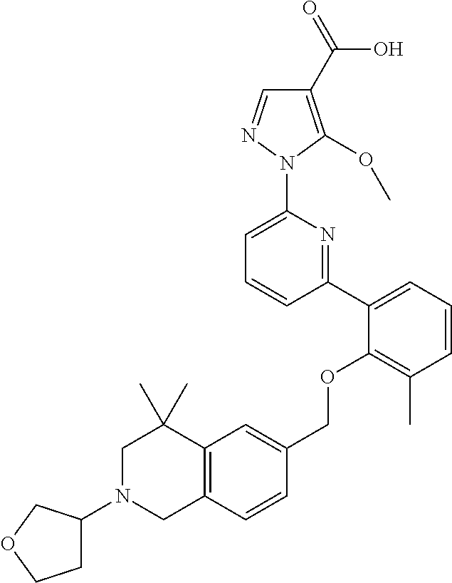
C1(C2=CC=CC(C)=C2OCC2=CC3=C(C=C2)CN(C2CCOC2)CC3(C)C)=NC(N2N=CC(C(=O)O)=C2OC)=CC=C1
